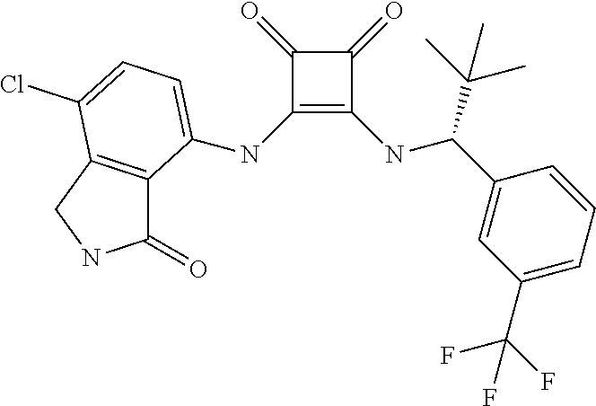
C1(=O)C(NC2=CC=C(Cl)C3=C2C(=O)NC3)=C(NC(C(C)(C)C)C2=CC(C(F)(F)F)=CC=C2)C1=O
